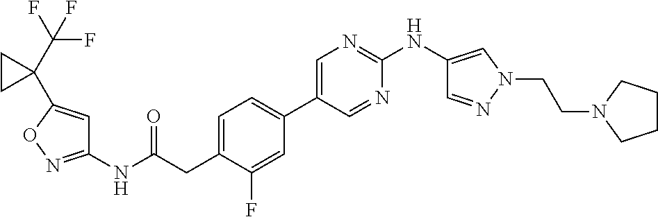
C1=C(CC(NC2=NOC(C3(C(F)(F)F)CC3)=C2)=O)C(F)=CC(C2=CN=C(NC3=CN(CCN4CCCC4)N=C3)N=C2)=C1
